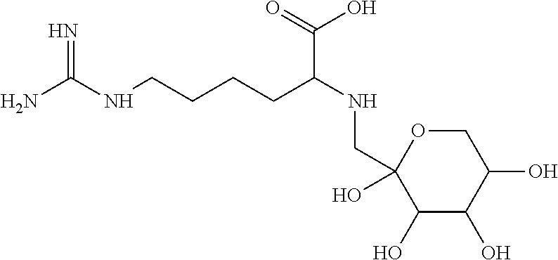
NC(NCCCCC(NCC1(O)C(O)C(O)C(O)CO1)C(=O)O)=N
